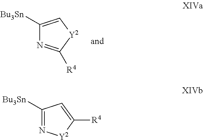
C1([Bu3Sn])=C[Y2]C([R4])=N1.C1([Bu3Sn])=N[Y2]C([R4])=C1
